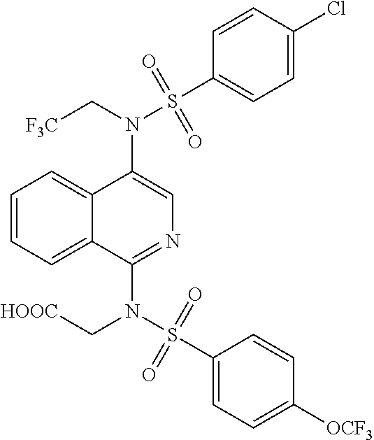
N(C1=CN=C(N(S(C2=CC=C([OCF3])C=C2)(=O)=O)C[HOOC])C2=CC=CC=C12)(C[F3C])S(C1=CC=C(Cl)C=C1)(=O)=O
